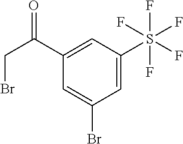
C1=C(S(F)(F)(F)(F)F)C=C(C(CBr)=O)C=C1Br
